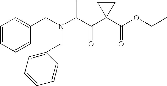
C1=CC=CC(CN(C(C(C2(C(OCC)=O)CC2)=O)C)CC2=CC=CC=C2)=C1
